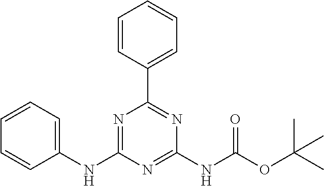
C1=CC(C2=NC(NC(OC(C)(C)C)=O)=NC(NC3=CC=CC=C3)=N2)=CC=C1
